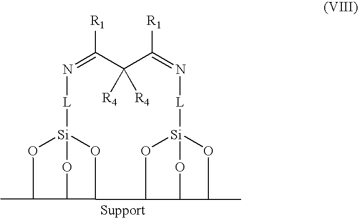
N1=C([R1])C([R4])([R4])C([R1])=N[L][Si]23OC(C(O2)C2CO[Si]4([L]1)OC2C(C)O4)C(C)O3
